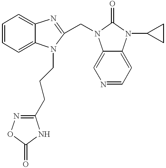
C1=CC=C2C(=C1)N=C(CN1C3=CN=CC=C3N(C3CC3)C1=O)N2CCCC1=NOC(=O)N1
